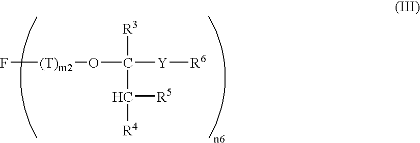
F[(T)m2]OC(C([R4])[R5])([R3])[Y][R6]
